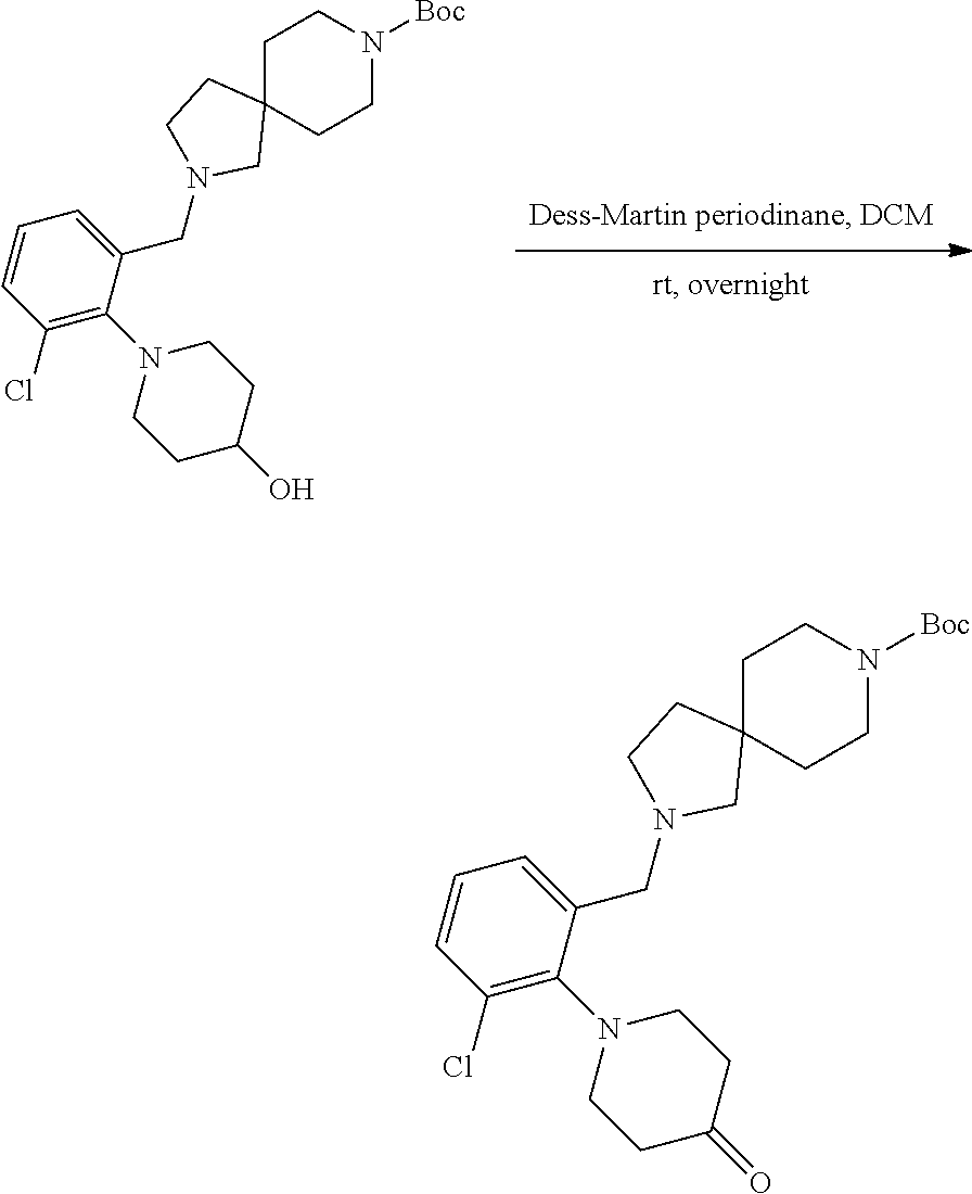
C1(Cl)=C(N2CCC(O)CC2)C(CN2CCC3(CCN([Boc])CC3)C2)=CC=C1.C1(Cl)=C(N2CCC(=O)CC2)C(CN2CCC3(CCN([Boc])CC3)C2)=CC=C1
